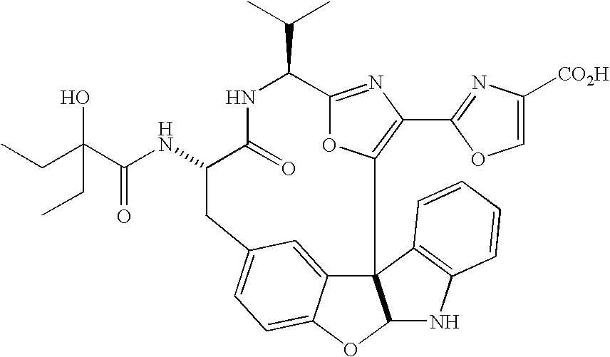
C12=NC(C3=NC([CO2H])=CO3)=C(O1)C13C4=CC(=CC=C4OC1NC1=C3C=CC=C1)CC(NC(C(CC)(O)CC)=O)C(=O)NC2C(C)C
